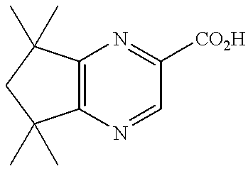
C12=C(N=CC([CO2H])=N1)C(C)(C)CC2(C)C
